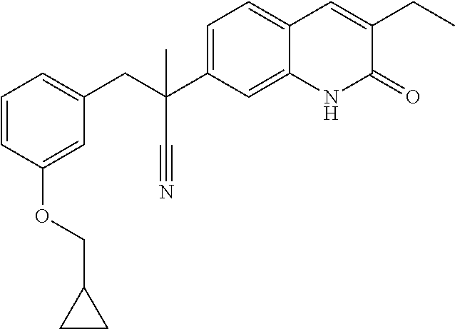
C1(OCC2CC2)=CC(CC(C#N)(C2=CC=C3C(=C2)NC(=O)C(CC)=C3)C)=CC=C1
